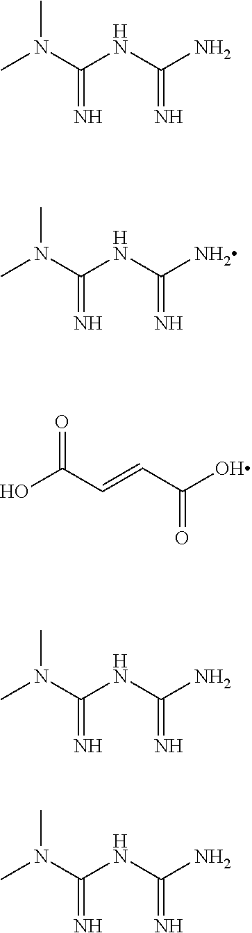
CN(C(=N)NC(=N)N)C.CN(C(=N)NC(=N)N)C.OC(C=CC(=O)O)=O.CN(C(=N)NC(=N)N)C.CN(C(=N)NC(=N)N)C
